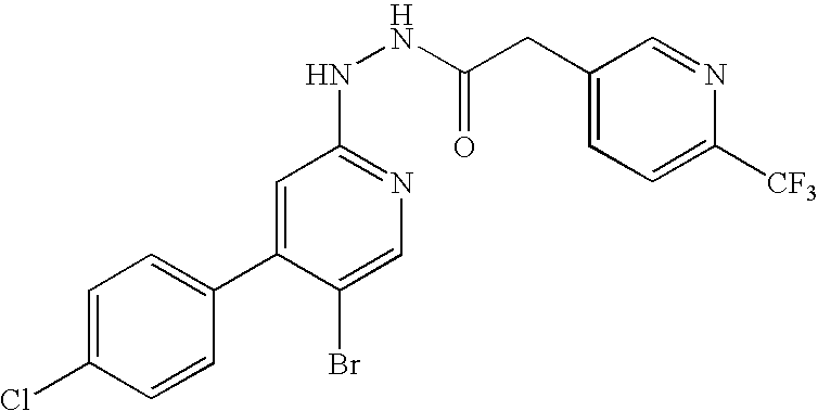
C1=C(Cl)C=CC(C2=CC(NNC(CC3=CC=C([CF3])N=C3)=O)=NC=C2Br)=C1
